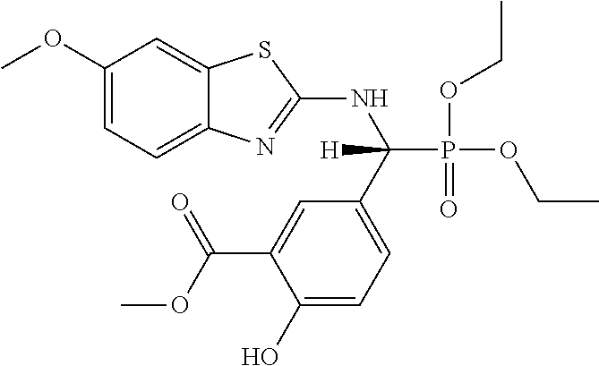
C1(OC)=CC=C2C(=C1)SC(NC(C1=CC=C(O)C(C(=O)OC)=C1)(P(OCC)(=O)OCC)[H])=N2
